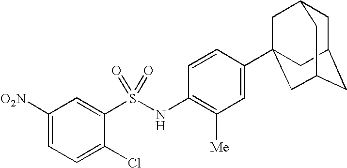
C1([O2N])=CC=C(Cl)C(S(NC2=C([Me])C=C(C34CC5CC(CC(C3)C5)C4)C=C2)(=O)=O)=C1
